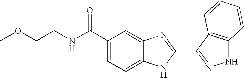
C1=C2C(=CC(C(NCCOC)=O)=C1)N=C(C1=NNC3=C1C=CC=C3)N2
